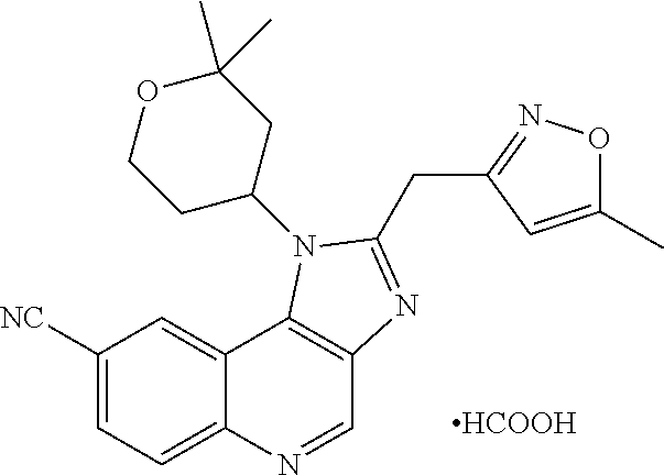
C1([NC])=CC=C2C(=C1)C1=C(C=N2)N=C(CC2=NOC(C)=C2)N1C1CC(C)(C)OCC1.[HCOOH]
